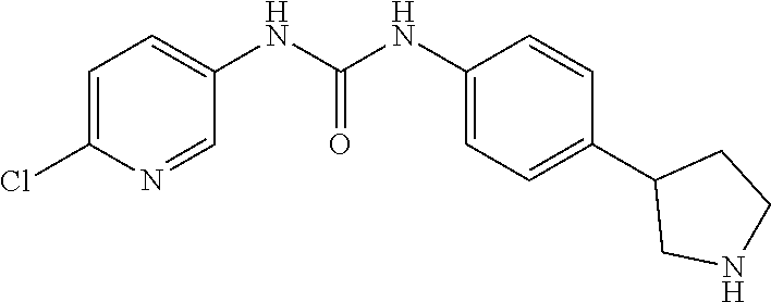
C1(NC(NC2=CC=C(Cl)N=C2)=O)=CC=C(C2CNCC2)C=C1
